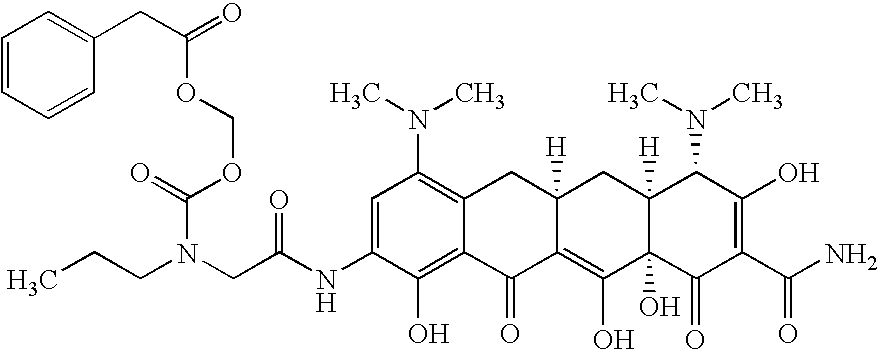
C(N(CC(NC1=CC(N(C)C)=C2C(=C1O)C(=O)C1=C(O)C3(O)C([H])(CC1([H])C2)C(N(C)C)C(O)=C(C(N)=O)C3=O)=O)CCC)(=O)OCOC(=O)CC1=CC=CC=C1
